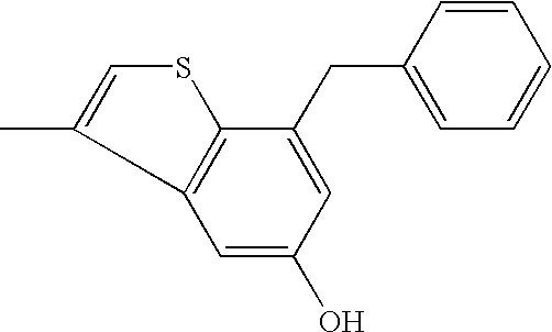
C1(CC2=CC(O)=CC3=C2SC=C3C)=CC=CC=C1
